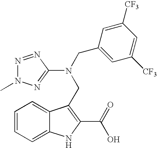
C1=CC=C2C(=C1)C(CN(C1=NN(C)N=N1)CC1=CC([CF3])=CC([CF3])=C1)=C(C(=O)O)N2
